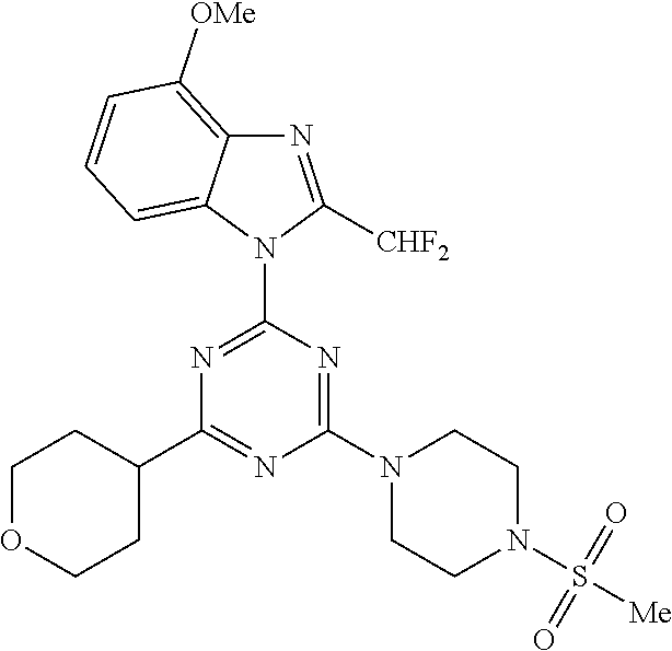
N1=C([CHF2])N(C2=NC(C3CCOCC3)=NC(N3CCN(S([Me])(=O)=O)CC3)=N2)C2=CC=CC([OMe])=C12
